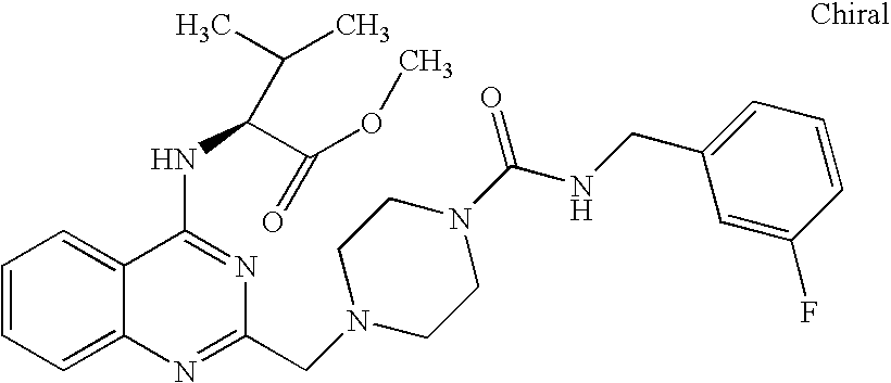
C1=CC=C2C(=C1)C(NC(C(OC)=O)C(C)C)=NC(CN1CCN(C(NCC3=CC=CC(F)=C3)=O)CC1)=N2
